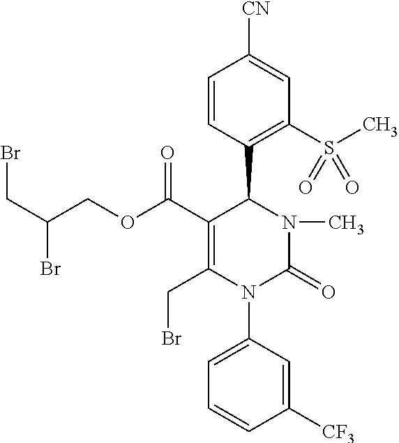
C1=CC(C2C(C(=O)OCC(Br)CBr)=C(CBr)N(C3=CC=CC([CF3])=C3)C(=O)N2C)=C(S(C)(=O)=O)C=C1[CN]
